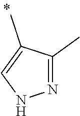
N1=C(C)C(C)=CN1
